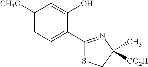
C1([CH3O])=CC=C(C2=NC(C)([CO2H])CS2)C(O)=C1
